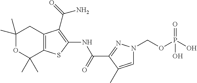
C1(C)(C)OC(C)(C)C2=C(C1)C(C(=O)N)=C(NC(C1=NN(COP(O)(=O)O)C=C1C)=O)S2
